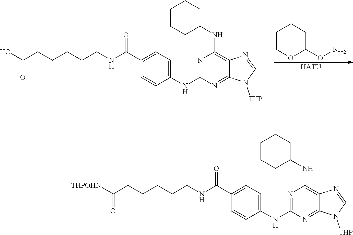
C1COC(ON)CC1.[HATU].OC(CCCCCNC(C1=CC=C(NC2=NC(NC3CCCCC3)=C3C(=N2)N([THP])C=N3)C=C1)=O)=O.[THPOHN]C(CCCCCNC(C1=CC=C(NC2=NC(NC3CCCCC3)=C3C(=N2)N([THP])C=N3)C=C1)=O)=O
